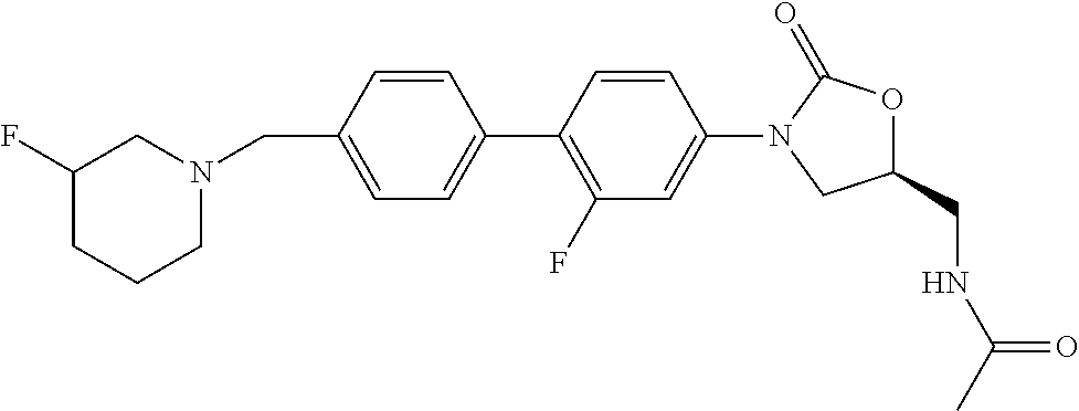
N1(CC2=CC=C(C3=C(F)C=C(N4CC(CNC(C)=O)OC4=O)C=C3)C=C2)CC(F)CCC1
